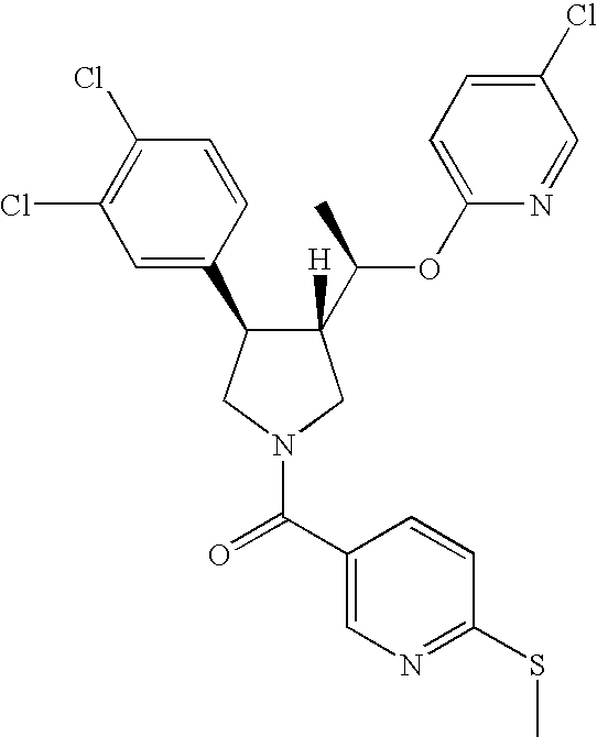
C1(C2C([H])(C(OC3=CC=C(Cl)C=N3)C)CN(C(=O)C3=CN=C(SC)C=C3)C2)=CC(Cl)=C(Cl)C=C1
